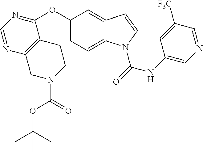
C1=C2C(=CC(OC3=NC=NC4=C3CCN(C(OC(C)(C)C)=O)C4)=C1)C=CN2C(NC1=CN=CC([F3C])=C1)=O
